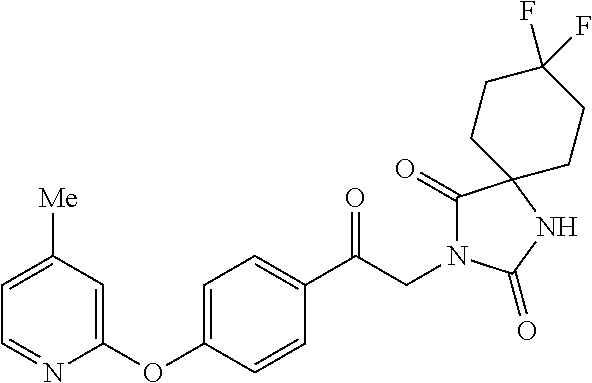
C1(C(CN2C(=O)C3(NC2=O)CCC(F)(F)CC3)=O)=CC=C(OC2=CC([Me])=CC=N2)C=C1
